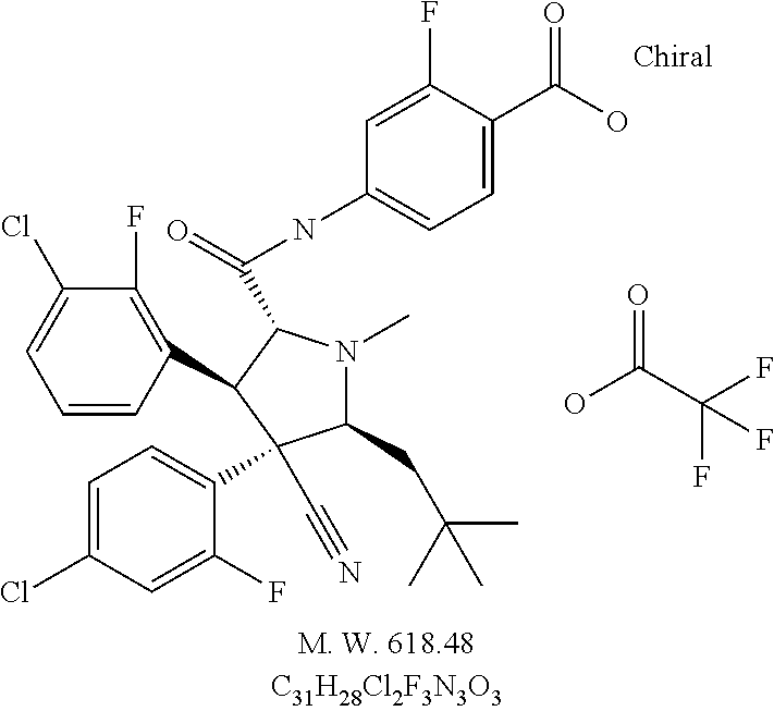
C1(CC(C)(C)C)N(C)C(C(NC2=CC=C(C(O)=O)C(F)=C2)=O)C(C2=C(F)C(Cl)=CC=C2)C1(C1=CC=C(Cl)C=C1F)C#N.O=C(C(F)(F)F)O
